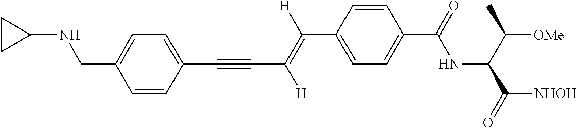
C(C1=CC=C(C(NC(C([OMe])C)C([NHOH])=O)=O)C=C1)(=C(C#CC1=CC=C(CNC2CC2)C=C1)[H])[H]
